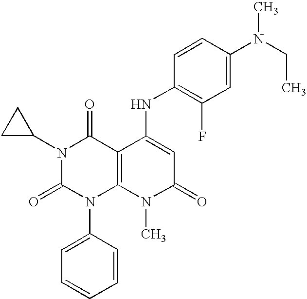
N1(C2CC2)C(=O)N(C2=CC=CC=C2)C2=C(C1=O)C(NC1=C(F)C=C(N(CC)C)C=C1)=CC(=O)N2C
